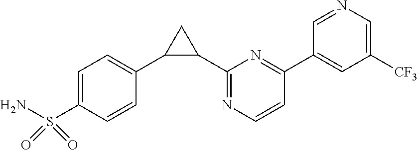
C1=C(S(N)(=O)=O)C=CC(C2C(C3=NC=CC(C4=CC([CF3])=CN=C4)=N3)C2)=C1
